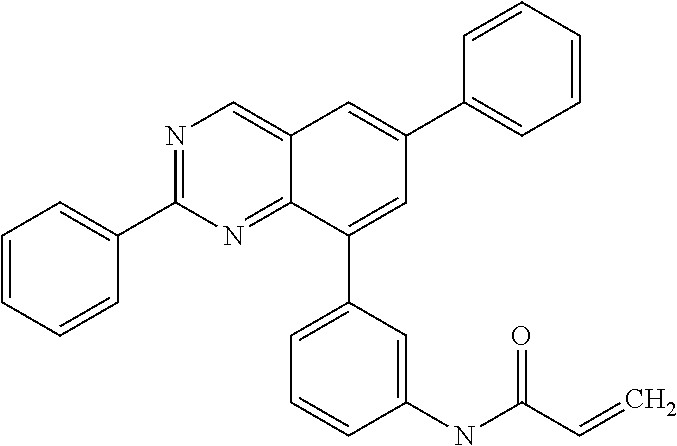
C1=CC=CC(C2=NC=C3C(=N2)C(C2=CC=CC(NC(C=C)=O)=C2)=CC(C2=CC=CC=C2)=C3)=C1
